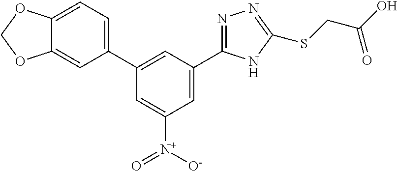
C1=C(C2=NN=C(SCC(O)=O)N2)C=C(C2=CC=C3C(=C2)OCO3)C=C1[N+]([O-])=O
